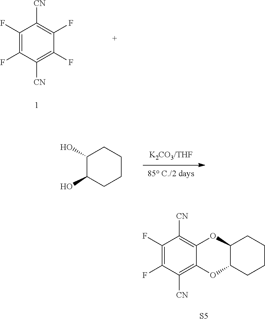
C1(F)=C(F)C([CN])=C(F)C(F)=C1[CN].C1(O)C(O)CCCC1.C1(F)=C(F)C([CN])=C2C(=C1[CN])OC1C(O2)CCCC1.[S5]
